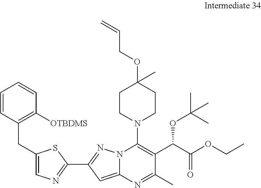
C1=CC(CC2=CN=C(C3=NN4C(=C3)N=C(C)C(C(C(OCC)=O)OC(C)(C)C)=C4N3CCC(OCC=C)(C)CC3)S2)=C([OTBDMS])C=C1
